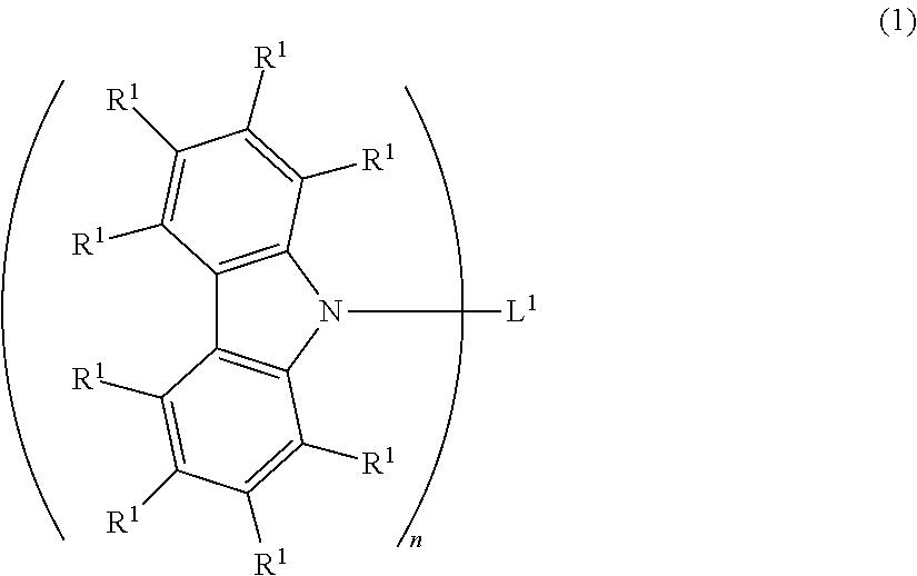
C12=C(N([L1])C3=C1C([R1])=C([R1])C([R1])=C3[R1])C([R1])=C([R1])C([R1])=C2[R1]
